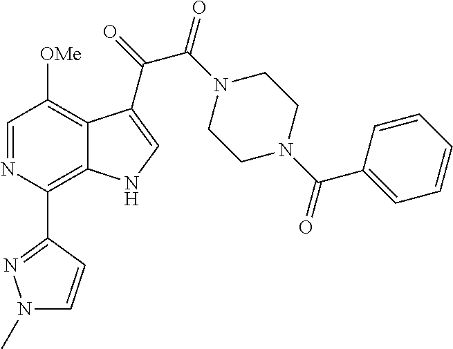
C1=NC(C2=NN(C)C=C2)=C2C(=C1[OMe])C(C(=O)C(N1CCN(C(C3=CC=CC=C3)=O)CC1)=O)=CN2
